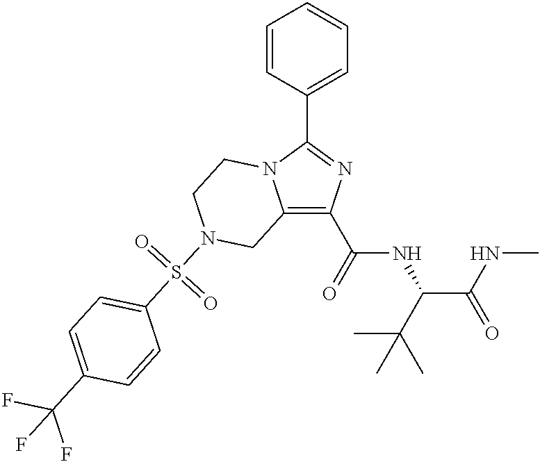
C12=C(C(=O)NC(C(NC)=O)C(C)(C)C)N=C(C3=CC=CC=C3)N1CCN(S(C1=CC=C(C(F)(F)F)C=C1)(=O)=O)C2
